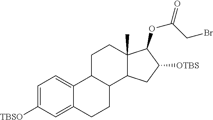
C1=C([TBSO])C=C2C(=C1)C1C(CC2)C2C(C)(CC1)C(OC(=O)CBr)C([OTBS])C2
